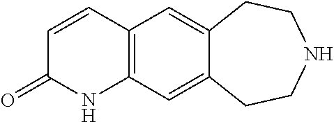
C1(=O)C=CC2=C(N1)C=C1C(=C2)CCNCC1
